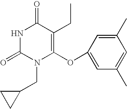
N1C(=O)N(CC2CC2)C(OC2=CC(C)=CC(C)=C2)=C(CC)C1=O
